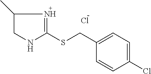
C1C(C)N=C(SCC2=CC=C(Cl)C=C2)N1.Cl
